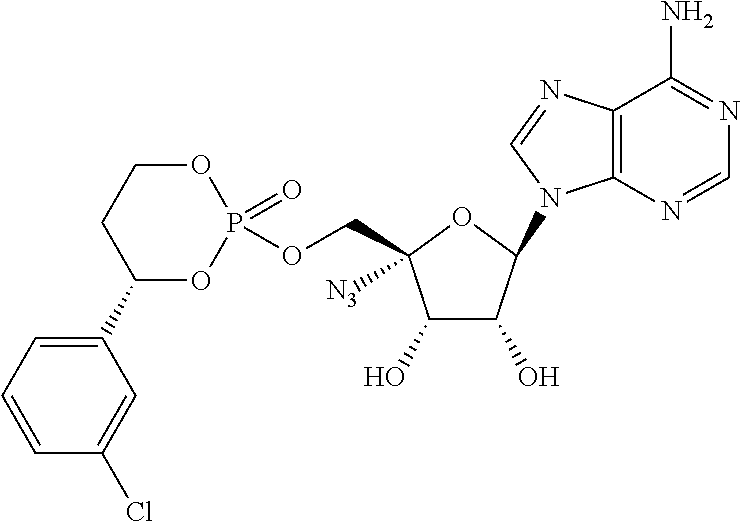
C12=C(N=CN=C1N)N(C1C(O)C(O)C(COP3(=O)OCCC(C4=CC=CC(Cl)=C4)O3)([N3])O1)C=N2
